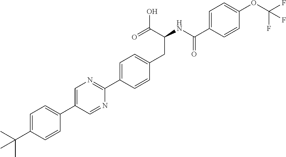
CC(C1=CC=C(C2=CN=C(C3=CC=C(CC(C(O)=O)NC(=O)C4=CC=C(OC(F)(F)F)C=C4)C=C3)N=C2)C=C1)(C)C
